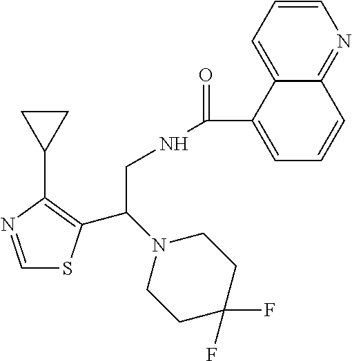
C1=NC(C2CC2)=C(C(N2CCC(F)(F)CC2)CNC(=O)C2=CC=CC3=NC=CC=C23)S1
